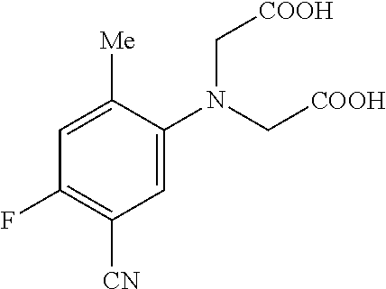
C1=C(N(C[COOH])C[COOH])C([Me])=CC(F)=C1[CN]
